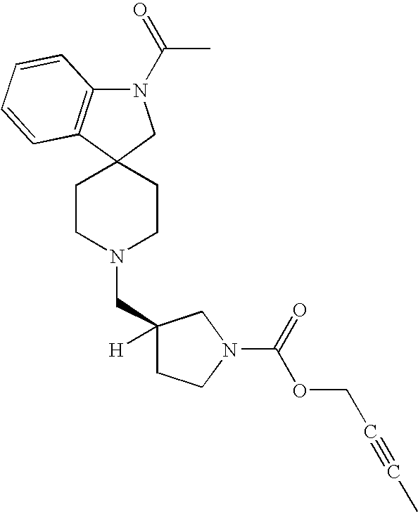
C1CN(CC2([H])CCN(C(=O)OCC#CC)C2)CCC12CN(C(=O)C)C1=C2C=CC=C1
